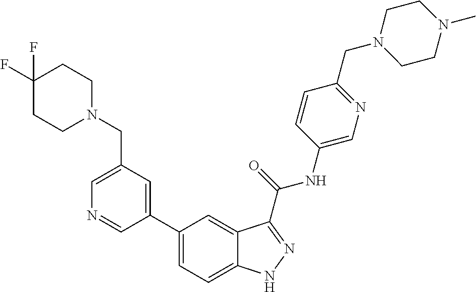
C1(CN2CCC(F)(F)CC2)=CN=CC(C2=CC=C3C(=C2)C(C(NC2=CN=C(CN4CCN(C)CC4)C=C2)=O)=NN3)=C1
